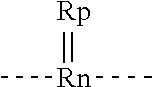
C[Rn](C)=[Rp]
